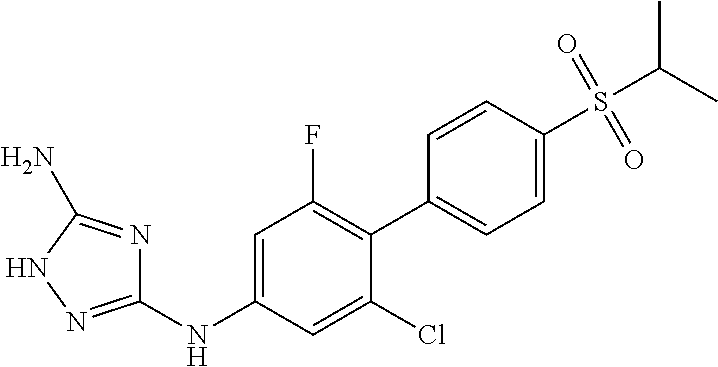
C1(NC2=CC(F)=C(C3=CC=C(S(C(C)C)(=O)=O)C=C3)C(Cl)=C2)=NNC(N)=N1
